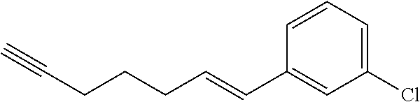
C(CCC=CC1=CC(Cl)=CC=C1)C#C
